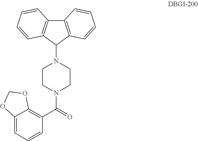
C12=C(C(N3CCN(C(=O)C4=C5C(=CC=C4)OCO5)CC3)C3=C1C=CC=C3)C=CC=C2
